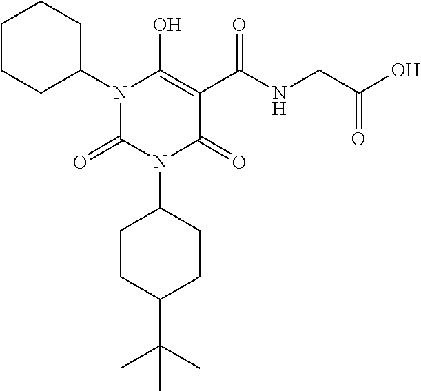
C1(N2C(=O)C(C(NCC(O)=O)=O)=C(O)N(C3CCCCC3)C2=O)CCC(C(C)(C)C)CC1
